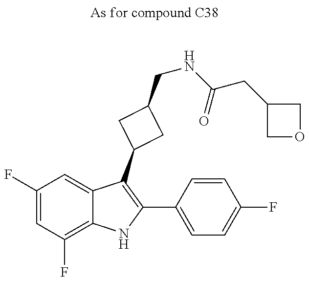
C1(F)=CC(F)=C2C(=C1)C(C1CC(CNC(CC3COC3)=O)C1)=C(C1=CC=C(F)C=C1)N2
